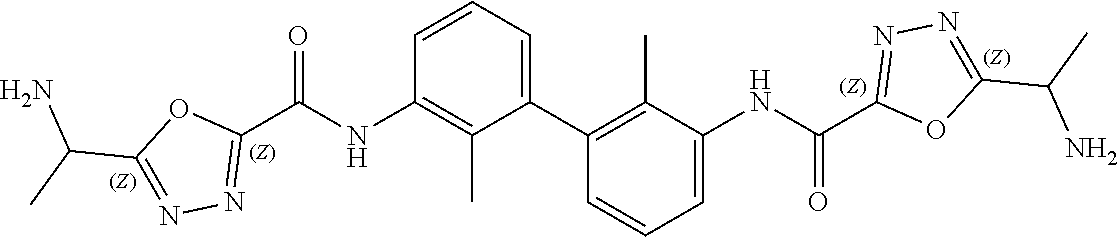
N1=C(C(N)C)OC(C(NC2=C(C)C(C3=C(C)C(NC(=O)C4=NN=C(C(N)C)O4)=CC=C3)=CC=C2)=O)=N1
